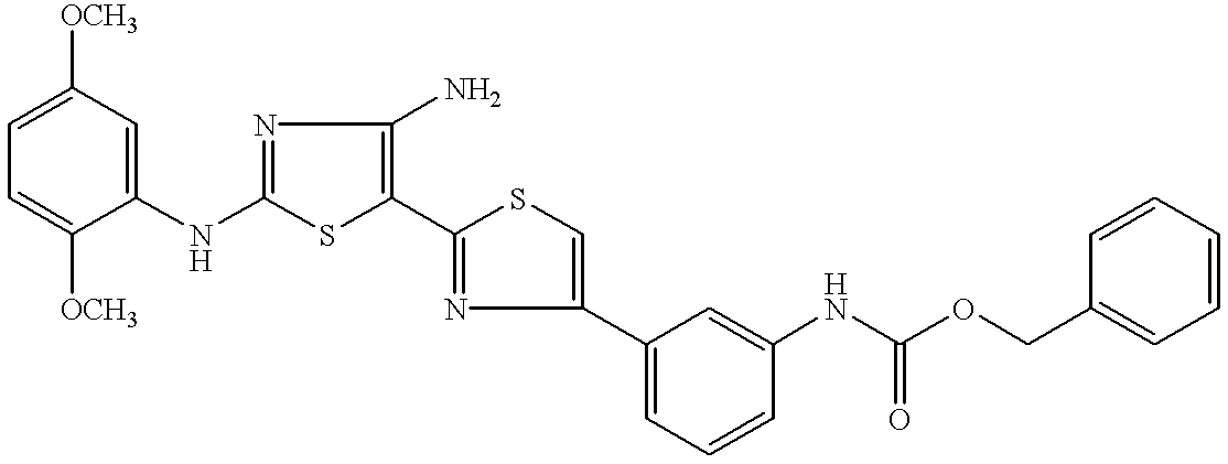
C1=C(NC2=NC(N)=C(C3=NC(C4=CC=CC(NC(OCC5=CC=CC=C5)=O)=C4)=CS3)S2)C([OCH3])=CC=C1[OCH3]
